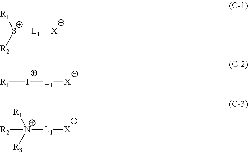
[S+]([L1][X])([R2])[R1].[R1][I+][L1][X].[N+]([L1][X])([R3])([R1])[R2]
